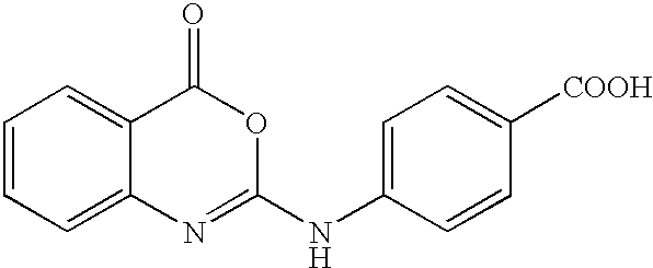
C1=CC=C2C(=C1)C(=O)OC(NC1=CC=C([COOH])C=C1)=N2
